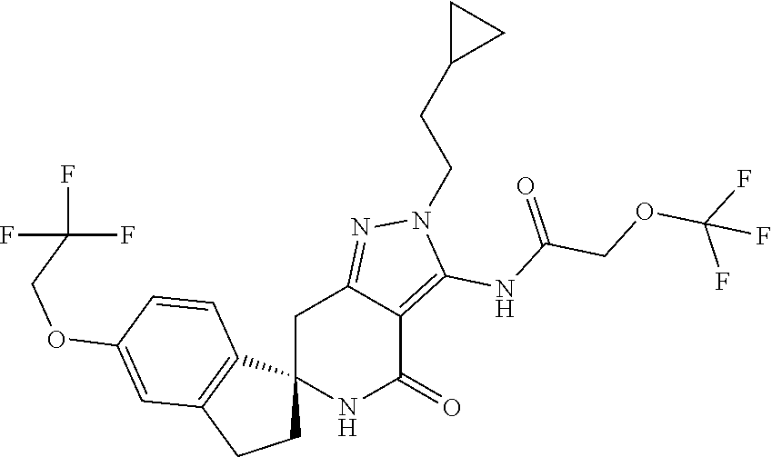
C12(NC(=O)C3=C(NC(COC(F)(F)F)=O)N(CCC4CC4)N=C3C1)CCC1=C2C=CC(OCC(F)(F)F)=C1
